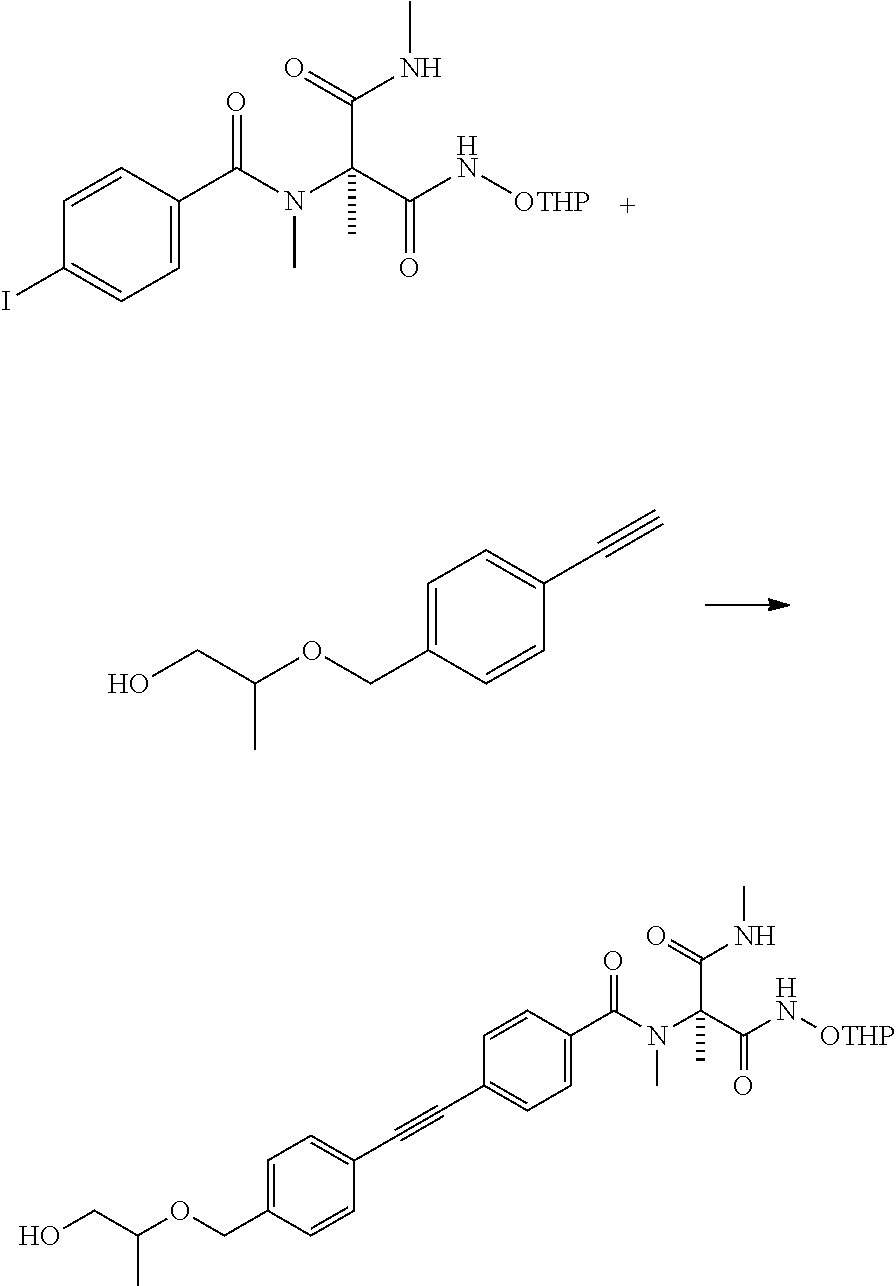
C1=CC(C(N(C(C(N[OTHP])=O)(C(=O)NC)C)C)=O)=CC=C1I.C1=C(COC(CO)C)C=CC(C#C)=C1.C1=C(COC(CO)C)C=CC(C#CC2=CC=C(C(N(C(C(N[OTHP])=O)(C(NC)=O)C)C)=O)C=C2)=C1
